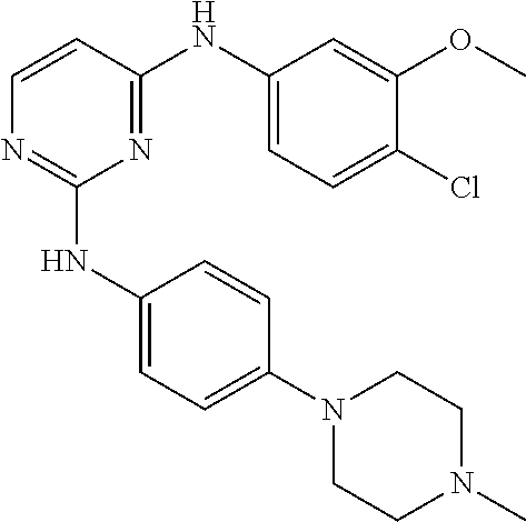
C1=CC(NC2=CC=C(Cl)C(OC)=C2)=NC(NC2=CC=C(N3CCN(C)CC3)C=C2)=N1
